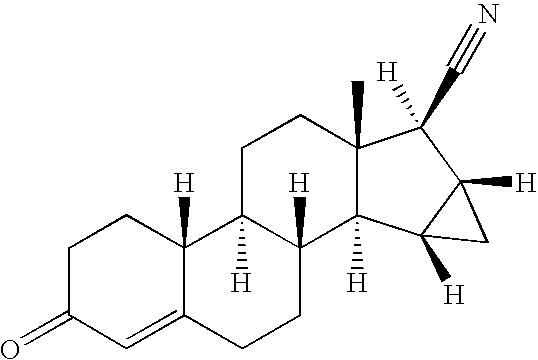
C1=C2C([H])(CCC1=O)C1([H])C([H])(CC2)C2([H])C(C)(CC1)C(C#N)([H])C1([H])C2([H])C1
